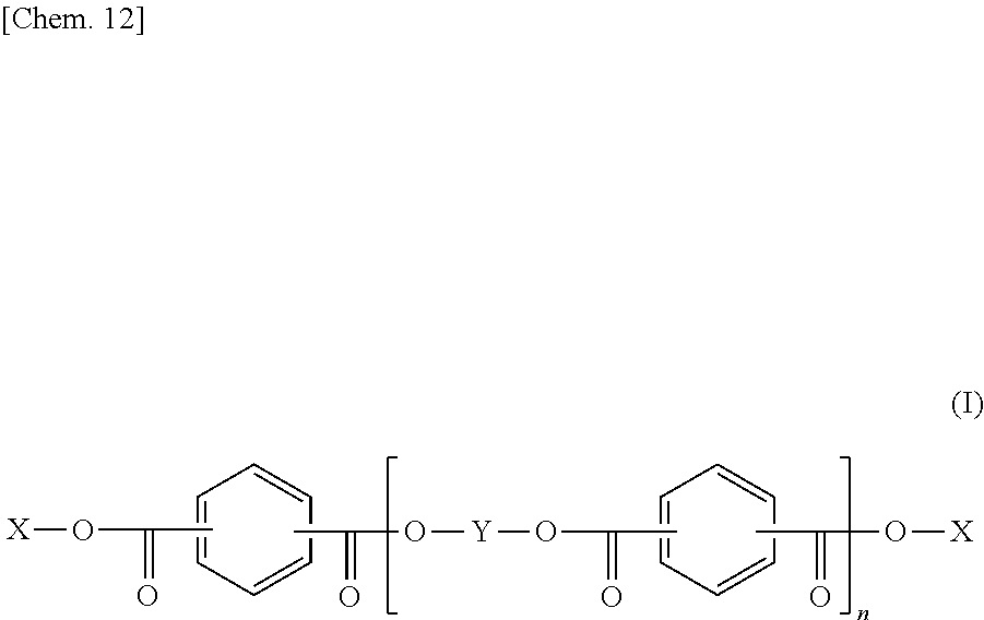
C1=CC=CC=C1.C1=CC=CC=C1.CC(O[X])=O.CC(O[Y]OC(C)=O)=O.CC(=O)O[X]
